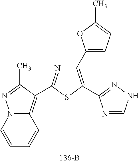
C1(C2=CC=C(C)O2)=C(C2=NNC=N2)SC(C2=C3N(N=C2C)C=CC=C3)=N1
